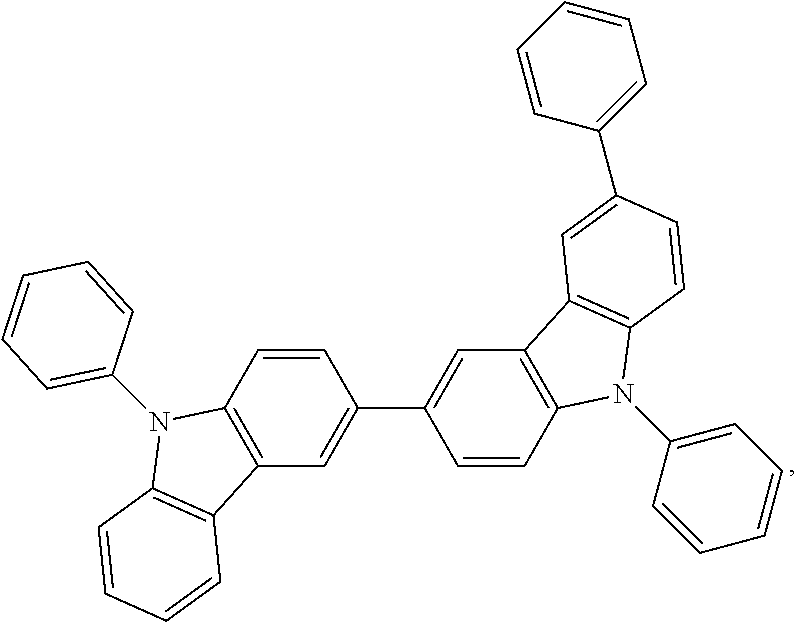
C1=CC=CC(N2C3=C(C=C(C4=CC5=C(C=C4)N(C4=CC=CC=C4)C4=C5C=C(C5=CC=CC=C5)C=C4)C=C3)C3=C2C=CC=C3)=C1
